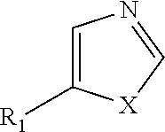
C1=C([R1])[X]C=N1
